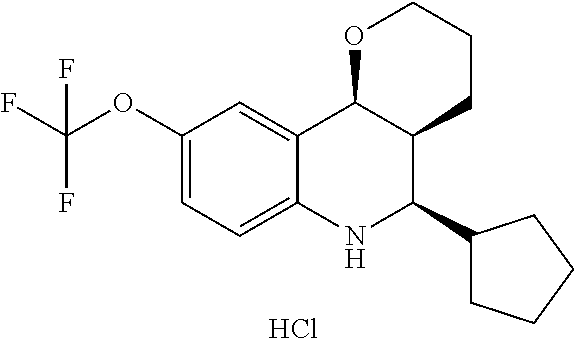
C12=CC(OC(F)(F)F)=CC=C1NC(C1CCCC1)C1C2OCCC1.Cl
